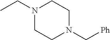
N1(CC)CCN(C[Ph])CC1
